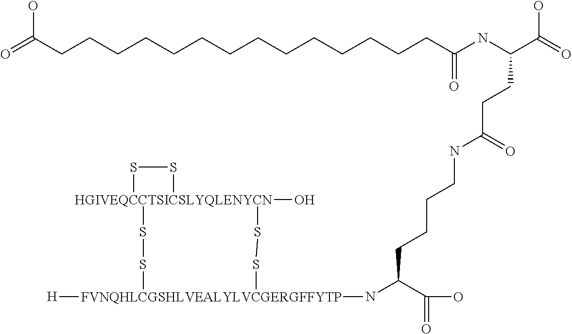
[H][FVNQHLCGSHLVEALYLVCGERGFFYTP]1(NC(C(=O)O)CCCCNC(CCC(C(=O)O)NC(CCCCCCCCCCCCCCC(=O)O)=O)=O)SS[HGIVEQCCTSICSLYQLENYCN]2(O)(SS2)SS1
